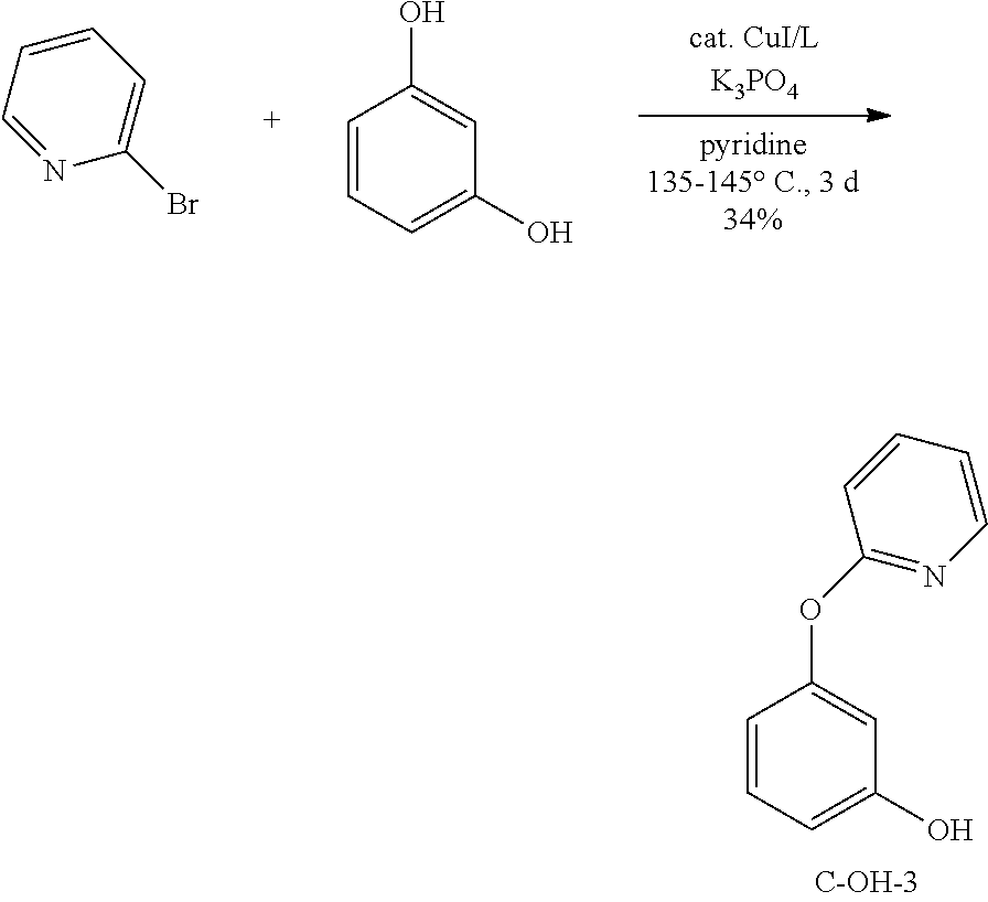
C1=CC=C(Br)N=C1.C1=CC=C(O)C=C1O.C1=CC=C(O)C=C1OC1=NC=CC=C1
